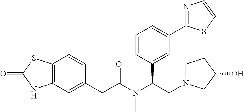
C12=C(C=C(CC(N(C(CN3CCC(O)C3)C3=CC(C4=NC=CS4)=CC=C3)C)=O)C=C1)NC(=O)S2
